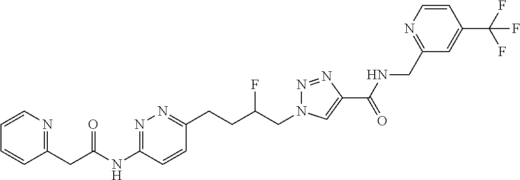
C1=CN=C(CC(NC2=NN=C(CCC(CN3N=NC(C(NCC4=NC=CC(C(F)(F)F)=C4)=O)=C3)F)C=C2)=O)C=C1
